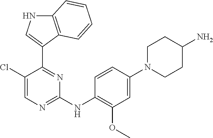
C1(Cl)=CN=C(NC2=C(OC)C=C(N3CCC(N)CC3)C=C2)N=C1C1=CNC2=C1C=CC=C2
